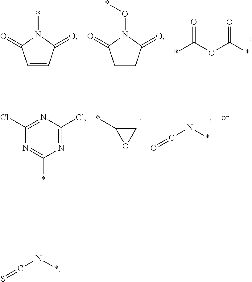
C1=CC(=O)N(*)C1=O.C1CC(=O)N(O*)C1=O.*C(OC(=O)*)=O.N1=C(Cl)N=C(Cl)N=C1*.C1C(*)O1.O=CN*.S=CN*
